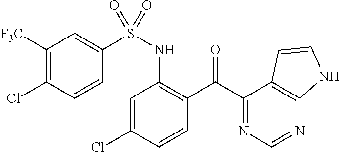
S(NC1=C(C(C2=NC=NC3=C2C=CN3)=O)C=CC(Cl)=C1)(C1=CC([F3C])=C(Cl)C=C1)(=O)=O
